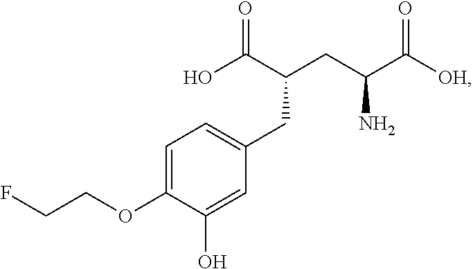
C1=C(OCCF)C(O)=CC(CC(C(O)=O)CC(C([OH])=O)N)=C1
